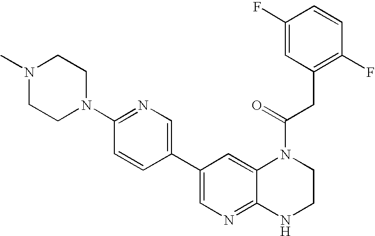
C1(C2=CN=C(N3CCN(C)CC3)C=C2)=CN=C2C(=C1)N(C(=O)CC1=C(F)C=CC(F)=C1)CCN2
